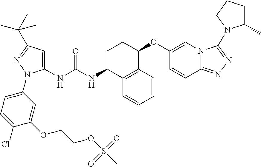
N(C(NC1C2=C(C(OC3=CN4C(=NN=C4N4C(C)CCC4)C=C3)CC1)C=CC=C2)=O)C1=CC(C(C)(C)C)=NN1C1=CC=C(Cl)C(OCCOS(C)(=O)=O)=C1
